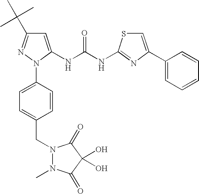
C1=C(NC(NC2=NC(C3=CC=CC=C3)=CS2)=O)N(C2=CC=C(CN3N(C)C(=O)C(O)(O)C3=O)C=C2)N=C1C(C)(C)C
